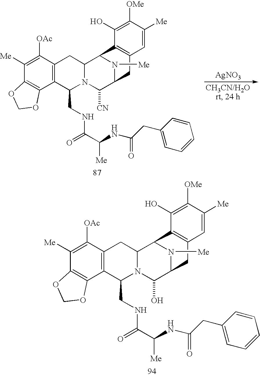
N1([Me])C2C([CN])N3C(CNC(C(NC(CC4=CC=CC=C4)=O)[Me])=O)C4=C(C([OAc])=C([Me])C5=C4OCO5)CC3C1C1=C(C2)C=C([Me])C([OMe])=C1O.[AgNO3].N1([Me])C2C(O)N3C(CNC(C(NC(CC4=CC=CC=C4)=O)[Me])=O)C4=C(C([OAc])=C([Me])C5=C4OCO5)CC3C1C1=C(C2)C=C([Me])C([OMe])=C1O
